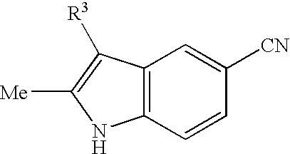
C12=C(C=CC([CN])=C1)NC([Me])=C2[R3]
